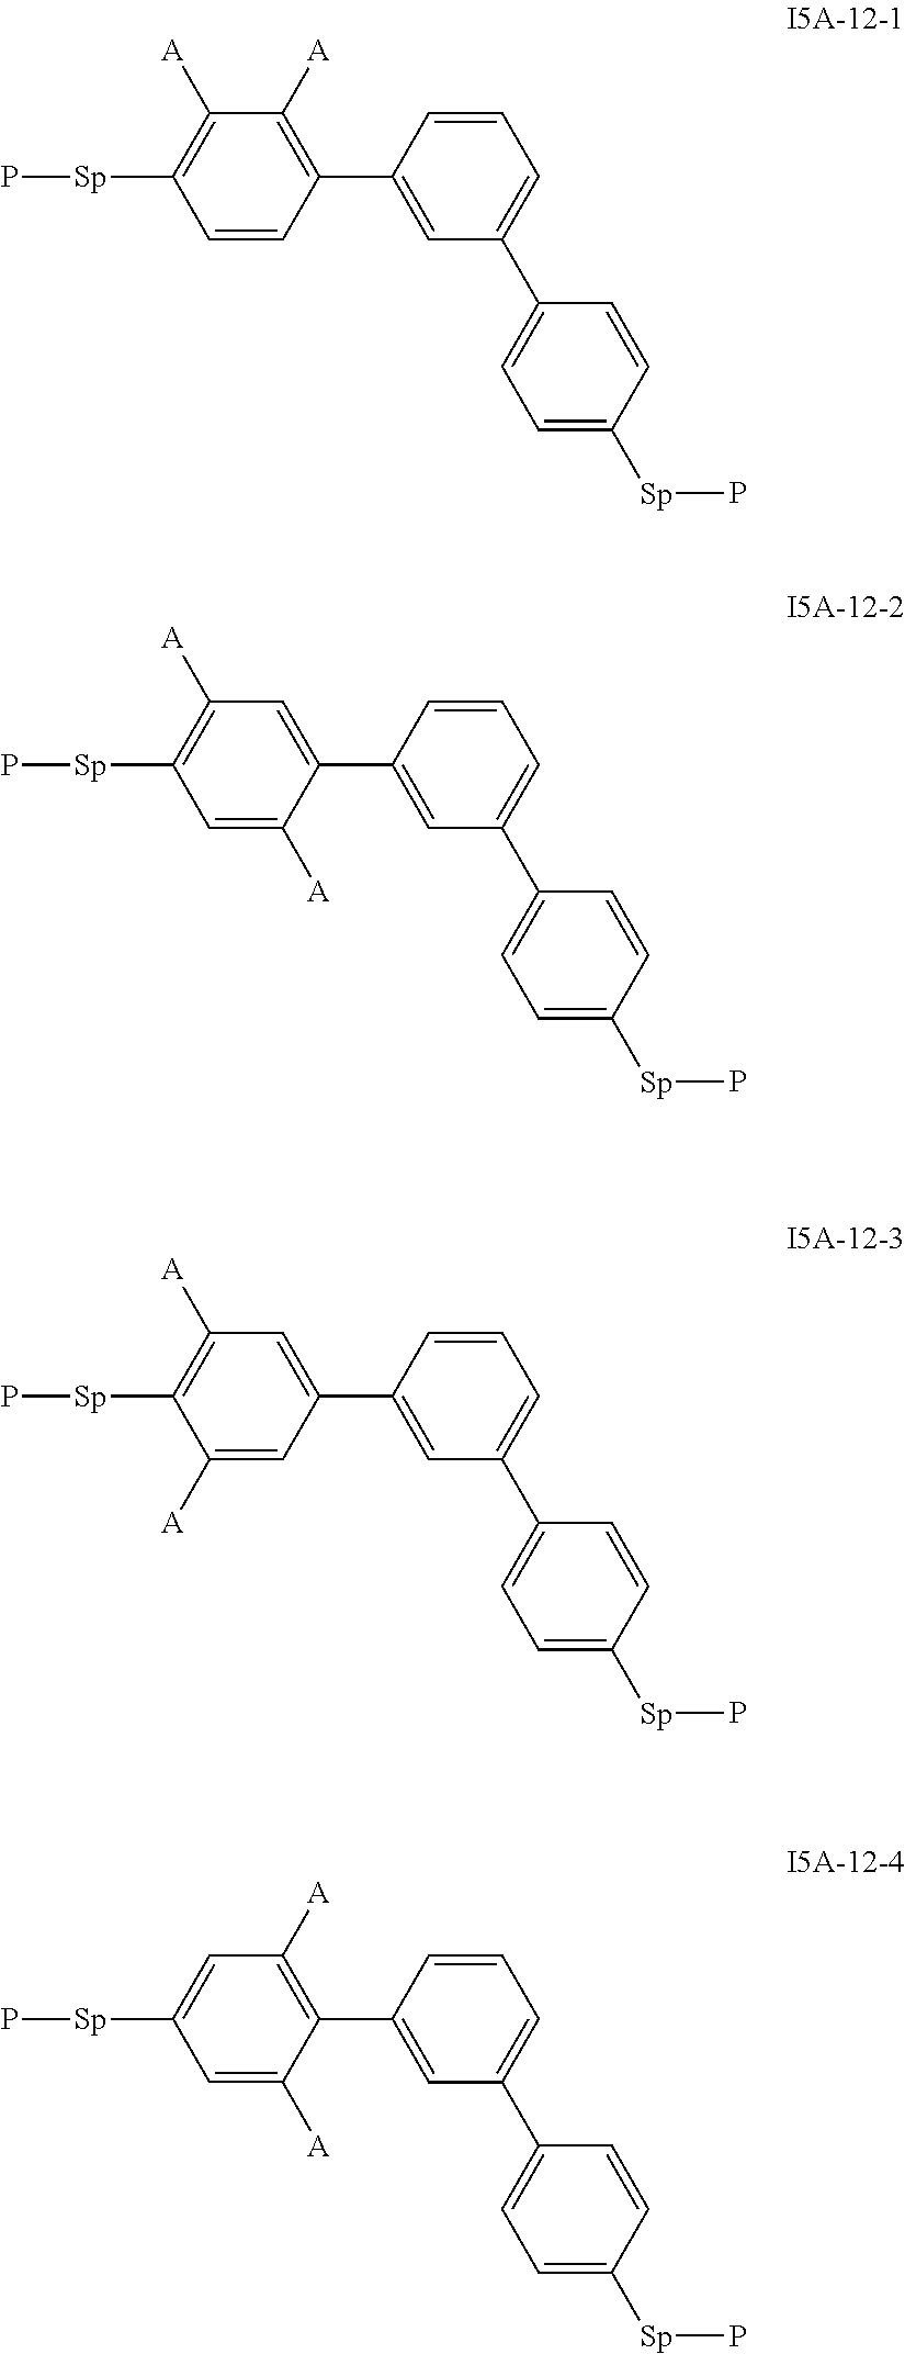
C1=CC=C(C2=CC=C([Sp]P)C=C2)C=C1C1=C([A])C([A])=C([Sp]P)C=C1.C1=CC=C(C2=CC=C([Sp]P)C=C2)C=C1C1=CC([A])=C([Sp]P)C=C1[A].C1=CC=C(C2=CC=C([Sp]P)C=C2)C=C1C1=CC([A])=C([Sp]P)C([A])=C1.C1=CC=C(C2=CC=C([Sp]P)C=C2)C=C1C1=C([A])C=C([Sp]P)C=C1[A]
